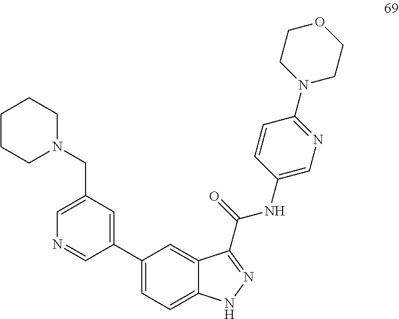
C1CCN(CC2=CN=CC(C3=CC=C4C(=C3)C(C(NC3=CN=C(N5CCOCC5)C=C3)=O)=NN4)=C2)CC1
